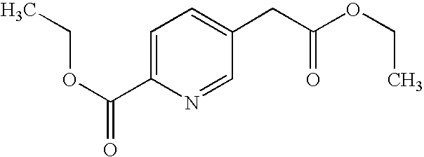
C1=C(C(OCC)=O)N=CC(CC(OCC)=O)=C1
